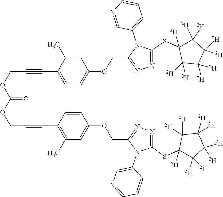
C1=C(C)C(C#CCOC(OCC#CC2=C(C)C=C(OCC3=NN=C(SC4([D])C([D])([D])C([D])([D])C([D])([D])C4([D])[D])N3C3=CN=CC=C3)C=C2)=O)=CC=C1OCC1=NN=C(SC2([D])C([D])([D])C([D])([D])C([D])([D])C2([D])[D])N1C1=CC=CN=C1
